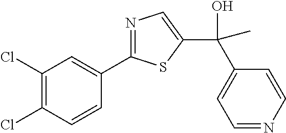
C1(Cl)=C(Cl)C=CC(C2=NC=C(C(C)(C3=CC=NC=C3)O)S2)=C1
